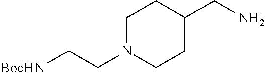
C1N(CC[BocHN])CCC(CN)C1
